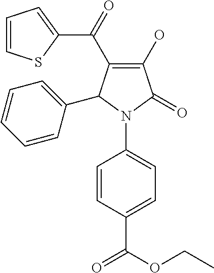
C1(O)=C(C(C2=CC=CS2)=O)C(C2=CC=CC=C2)N(C2=CC=C(C(OCC)=O)C=C2)C1=O
